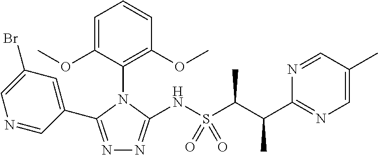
C1=C(OC)C(N2C(C3=CC(Br)=CN=C3)=NN=C2NS(C(C(C2=NC=C(C)C=N2)C)C)(=O)=O)=C(OC)C=C1
